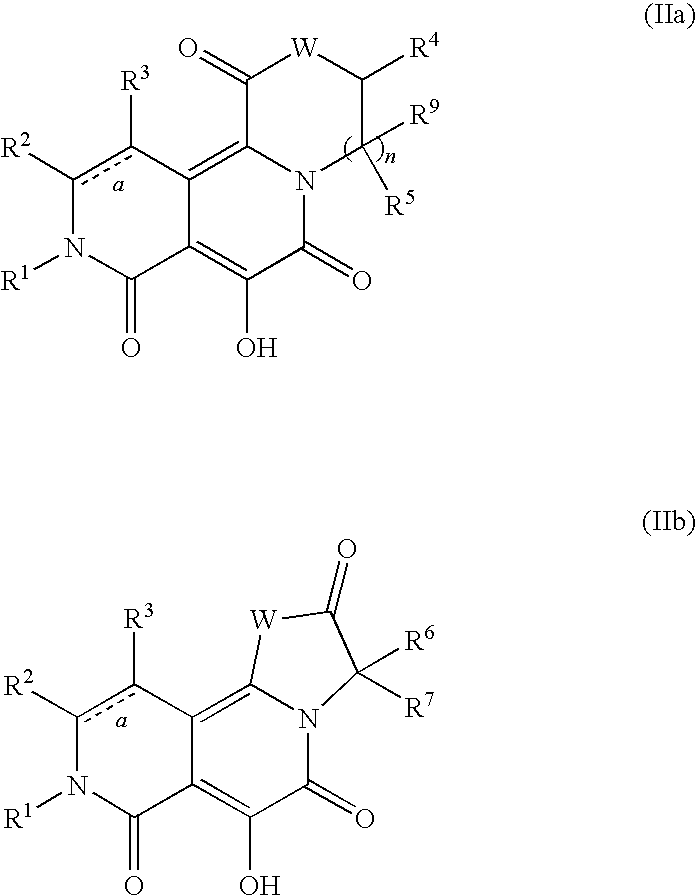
c1([R2])c([R3])C2=C3N(C(=O)C(O)=C2C(=O)N1[R1])C([R6])([R7])C(=O)[W]3.c1([R2])c([R3])C2=C3N(C(=O)C(O)=C2C(=O)N1[R1])C([R5])([R9])C([R4])[W]C3=O
